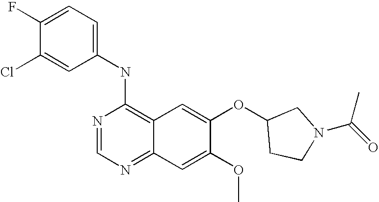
C1=C(Cl)C(F)=CC=C1NC1=C2C(=NC=N1)C=C(OC)C(OC1CCN(C(C)=O)C1)=C2
